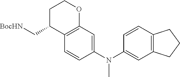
C1=CC2=C(C=C1N(C1=CC3=C(C=C1)C(C[BocHN])CCO3)C)CCC2
